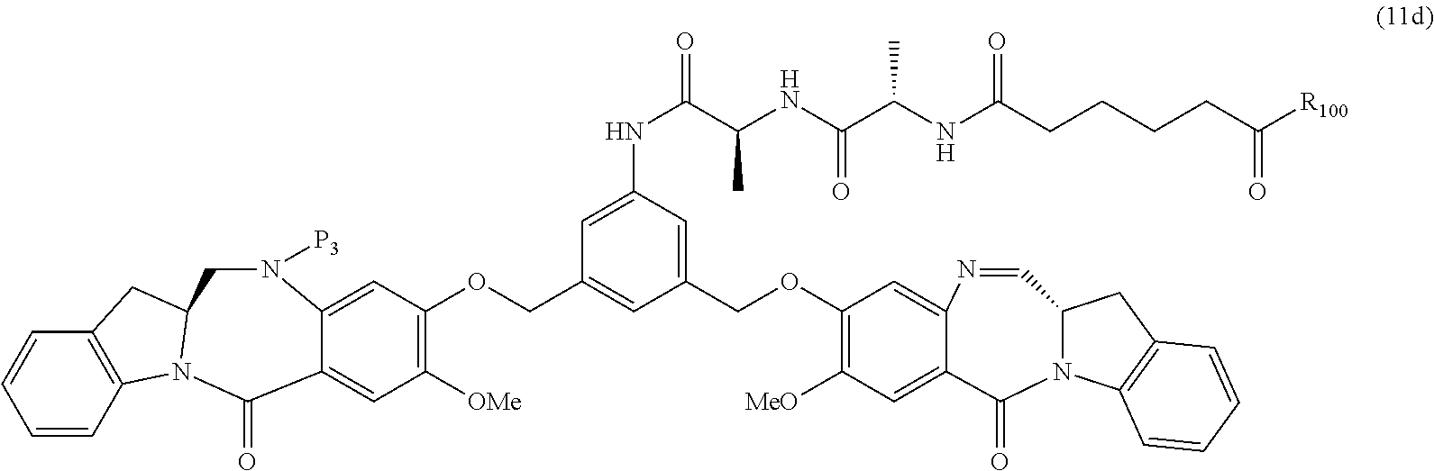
C1=CC2=C(C=C1)CC1N2C(=O)C2=CC([OMe])=C(OCC3=CC(COC4=C([MeO])C=C5C(=C4)N=CC4N(C5=O)C5=C(C4)C=CC=C5)=CC(NC(C(NC(C(NC(CCCCC([R100])=O)=O)C)=O)C)=O)=C3)C=C2N([P3])C1
